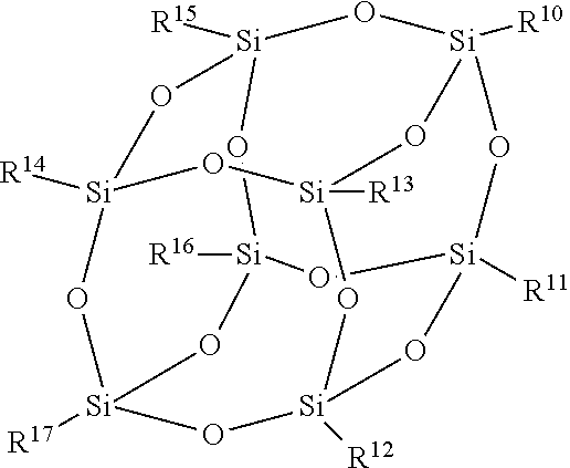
[Si]12([R14])O[Si]3([R17])O[Si]4([R12])O[Si]5([R11])O[Si]([R16])(O[Si]([R15])(O[Si]([R10])(O5)O[Si]([R13])(O1)O4)O2)O3
